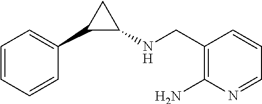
C1=CC=CC(C2C(NCC3=C(N)N=CC=C3)C2)=C1
